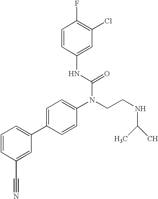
C1=CC(C#N)=CC(C2=CC=C(N(CCNC(C)C)C(=O)NC3=CC(Cl)=C(F)C=C3)C=C2)=C1
